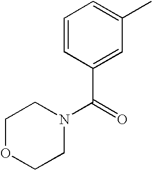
C1=CC(C(=O)N2CCOCC2)=CC(C)=C1
